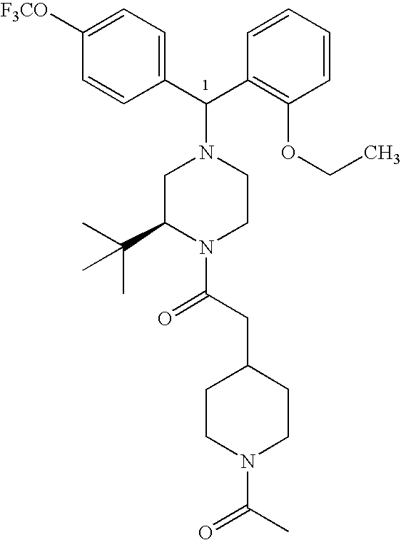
C1=C([F3CO])C=CC(C(C2=C(OCC)C=CC=C2)N2CC(C(C)(C)C)N(C(CC3CCN(C(C)=O)CC3)=O)CC2)=C1
